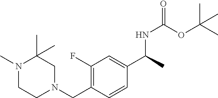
C(N1CC(C)(C)N(C)CC1)C1=C(F)C=C(C(C)NC(=O)OC(C)(C)C)C=C1
